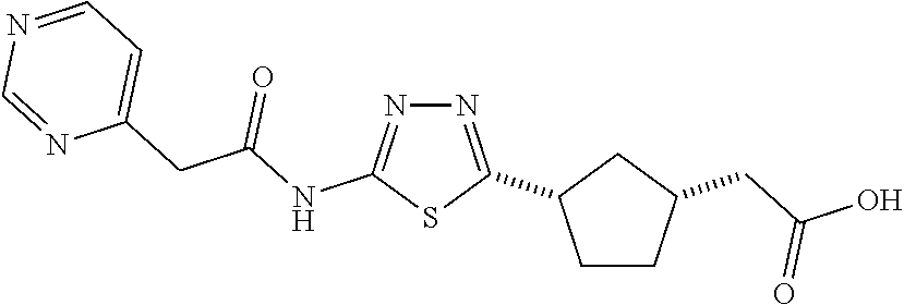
C1CC(CC(O)=O)CC1C1=NN=C(NC(CC2=CC=NC=N2)=O)S1
